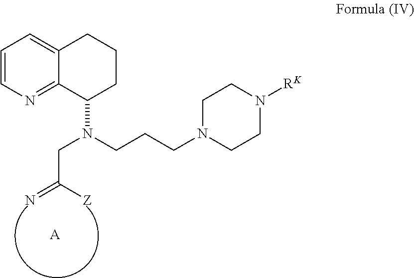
C1=CN=C2C(=C1)CCCC2N(CCCN1CCN([RK])CC1)CC(=N)[Z].[A]
